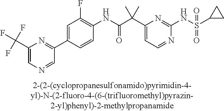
N1=CC=C(C(C(NC2=C(F)C=C(C3=NC(C(F)(F)F)=CN=C3)C=C2)=O)(C)C)N=C1NS(=O)(=O)C1CC1
